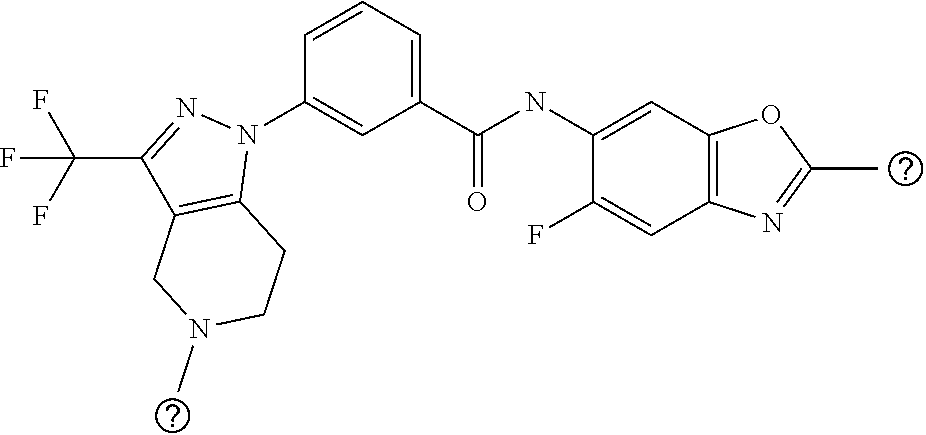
C1(NC(C2=CC=CC(N3C4=C(C(C(F)(F)F)=N3)CN(C)CC4)=C2)=O)=CC2=C(C=C1F)N=C(C)O2
